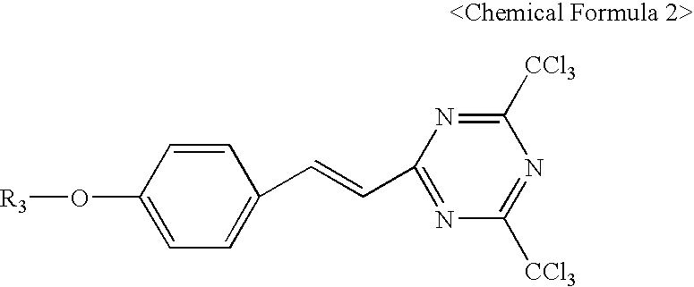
C1=CC(O[R3])=CC=C1C=CC1=NC([CCl3])=NC([CCl3])=N1
